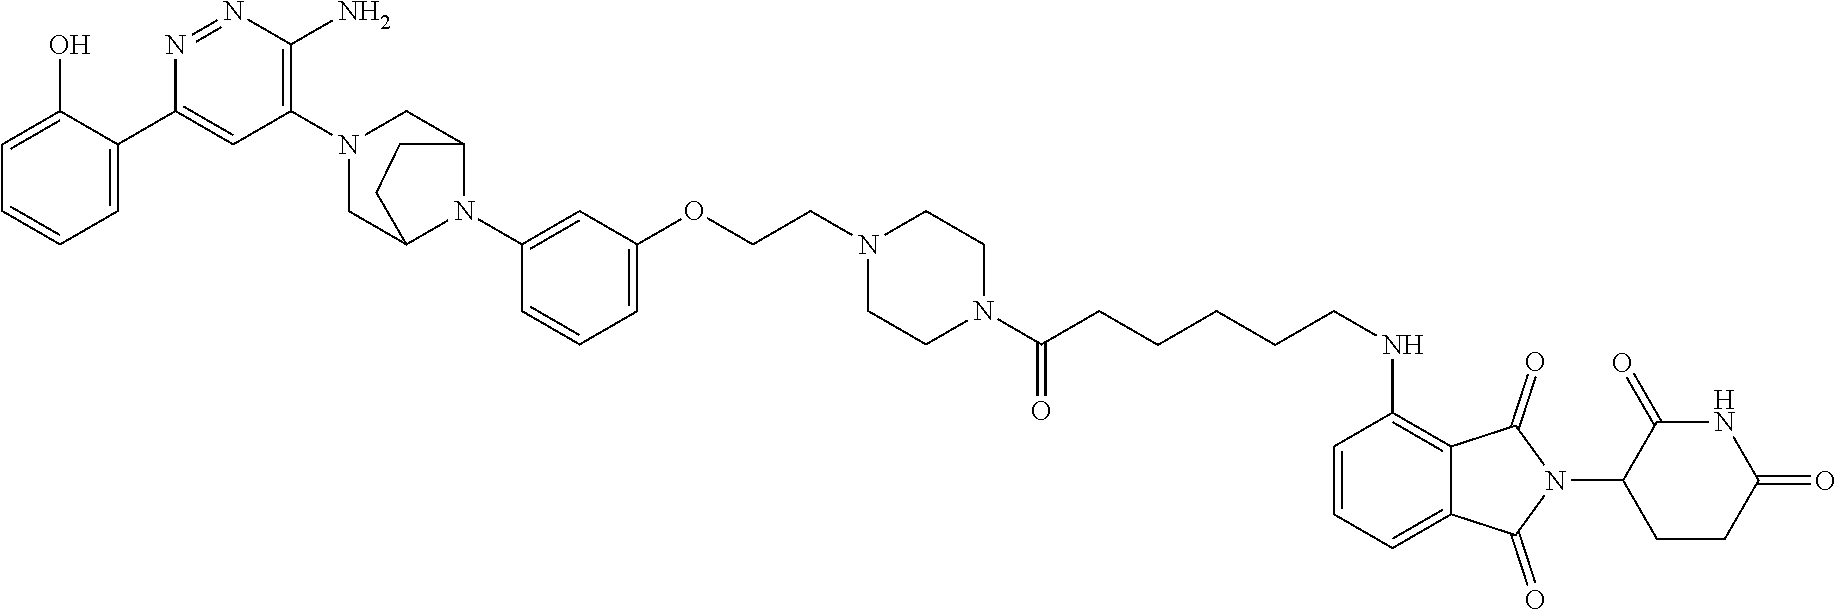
C1=C(O)C(C2=CC(N3CC4N(C5=CC(OCCN6CCN(C(CCCCCNC7=C8C(=CC=C7)C(=O)N(C7CCC(=O)NC7=O)C8=O)=O)CC6)=CC=C5)C(C3)CC4)=C(N)N=N2)=CC=C1
